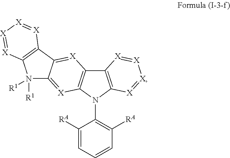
C1([RA])=CC=CC([RA])=C1N1C2=C(C3=C1[X]=C1C(=[X]3)C3=C(N1([R1])[R1])[X]=[X][X]=[X]3)[X]=[X][X]=[X]2
